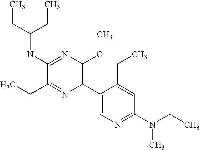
C(NC1=NC(OC)=C(C2=CN=C(N(CC)C)C=C2CC)N=C1CC)(CC)CC
